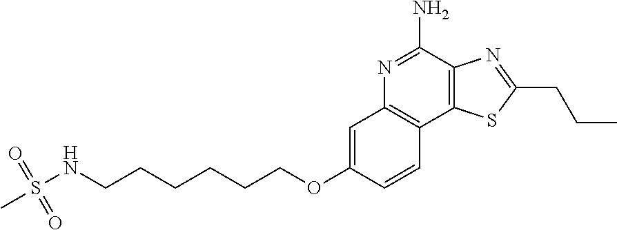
C12=C(C(N)=NC3=C1C=CC(OCCCCCCNS(=O)(=O)C)=C3)N=C(CCC)S2
